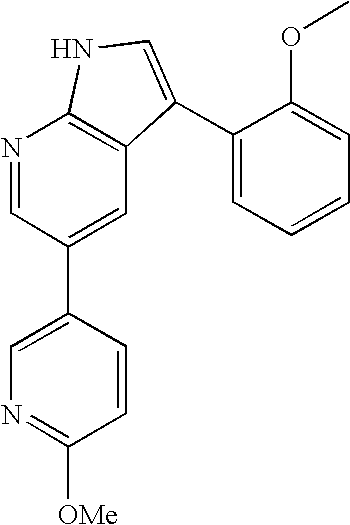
N1=CC(C2=CN=C([OMe])C=C2)=CC2=C1NC=C2C1=CC=CC=C1OC
